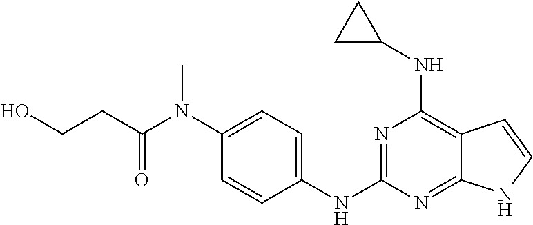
N1=C(NC2=CC=C(N(C(CCO)=O)C)C=C2)N=C2C(=C1NC1CC1)C=CN2
